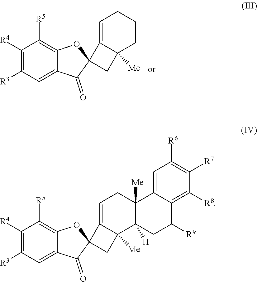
C1([R4])=C([R3])C=C2C(=C1[R5])OC1(C2=O)C2=CCCCC2([Me])C1.C1([R4])=C([R3])C=C2C(=C1[R5])OC1(C2=O)C2=CCC3([Me])C([H])(C2([Me])C1)CC([R9])C1=C([R8])C([R7])=C([R6])C=C31
